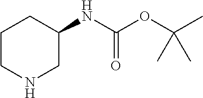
C1CNCC(NC(OC(C)(C)C)=O)C1
